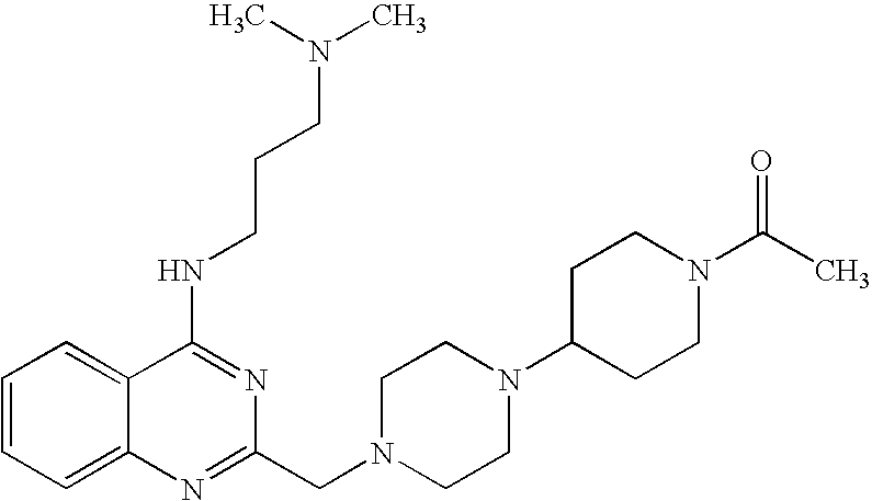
C1=CC=C2C(=C1)C(NCCCN(C)C)=NC(CN1CCN(C3CCN(C(C)=O)CC3)CC1)=N2
